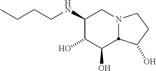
C1(NCCCC)C(O)C(O)C2N(C1)CCC2O
